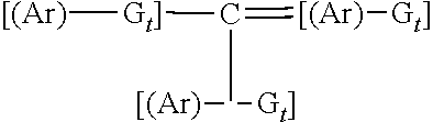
[[(Ar)][Gt]].[Gt]]([[(Ar)])C(=[[(Ar)][Gt]])C
